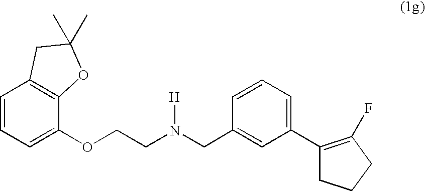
C1=CC=C(OCCN(CC2=CC(C3=C(F)CCC3)=CC=C2)[H])C2=C1CC(C)(C)O2
